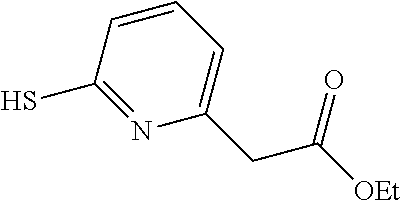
SC1=NC(CC([OEt])=O)=CC=C1
